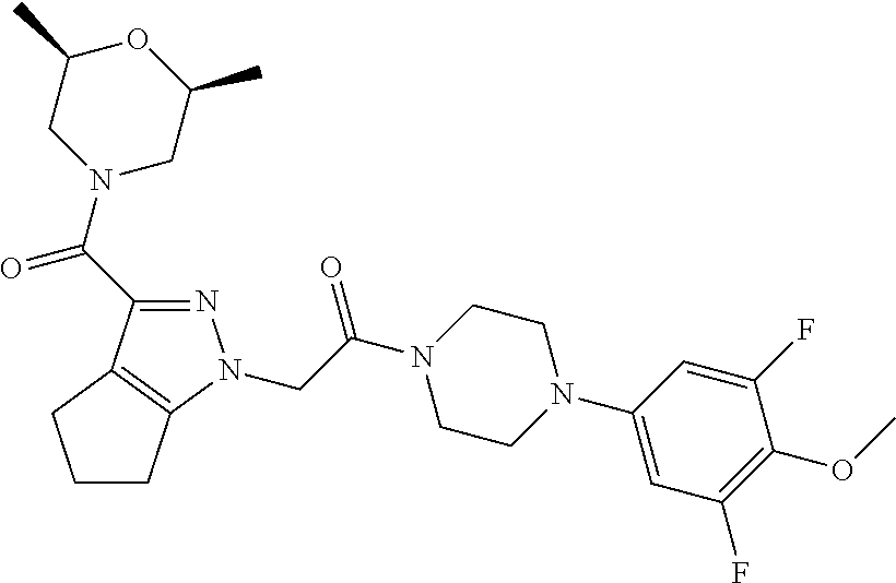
N1=C(C(N2CC(C)OC(C)C2)=O)C2=C(N1CC(N1CCN(C3=CC(F)=C(OC)C(F)=C3)CC1)=O)CCC2
